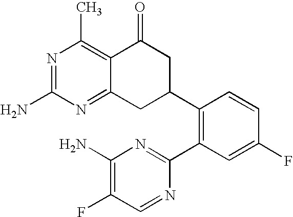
C12=C(C)N=C(N)N=C1CC(C1=C(C3=NC(N)=C(F)C=N3)C=C(F)C=C1)CC2=O
